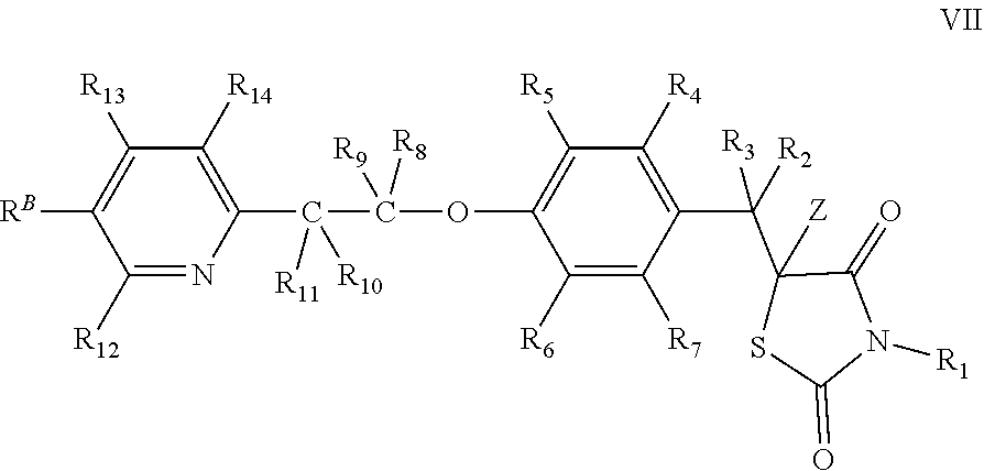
C(OC1=C([R5])C([R4])=C(C(C2([Z])C(=O)N([R1])C(=O)S2)([R3])[R2])C([R7])=C1[R6])(C(C1=C([R14])C([R13])=C([RB])C([R12])=N1)([R11])[R10])([R8])[R9]
